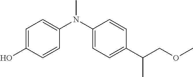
C1=C(O)C=CC(N(C2=CC=C(C(COC)C)C=C2)C)=C1
